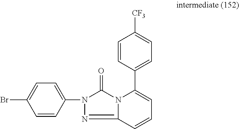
C12=NN(C3=CC=C(Br)C=C3)C(=O)N1C(C1=CC=C([CF3])C=C1)=CC=C2
